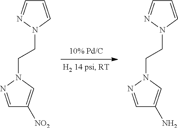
C1=NN(CCN2N=CC=C2)C=C1[NO2].C1=NN(CCN2N=CC=C2)C=C1N
